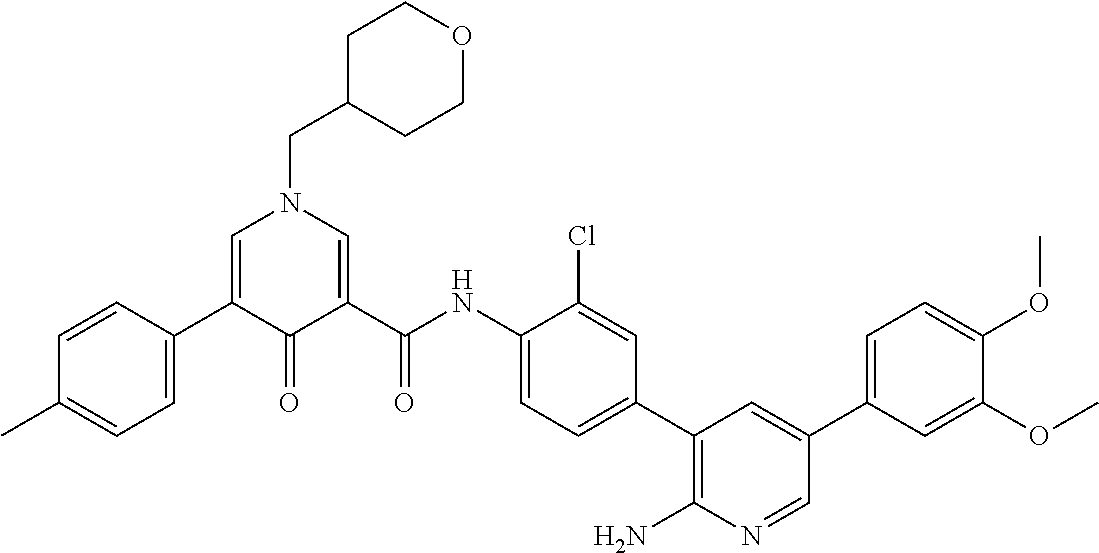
C1=CC(C2=CN(CC3CCOCC3)C=C(C(NC3=CC=C(C4=C(N)N=CC(C5=CC=C(OC)C(OC)=C5)=C4)C=C3Cl)=O)C2=O)=CC=C1C
